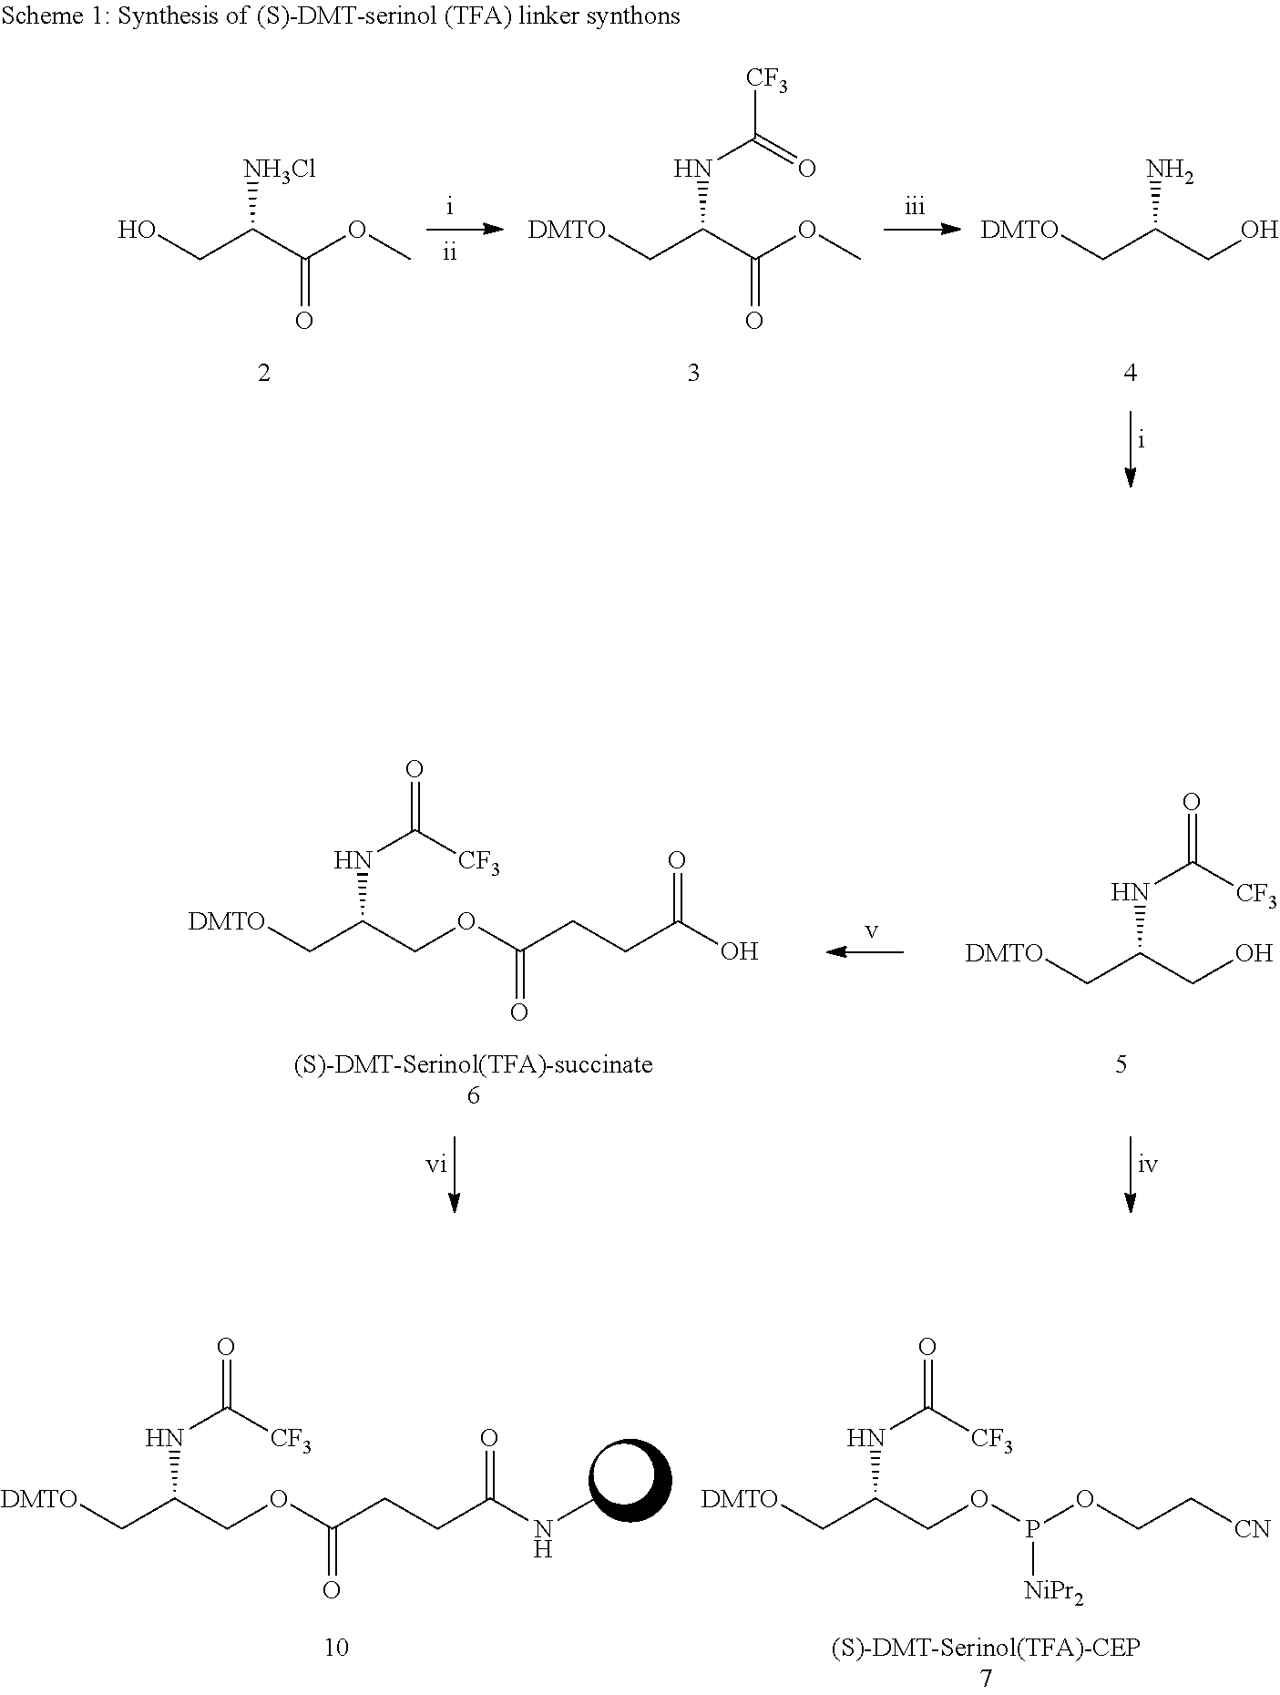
[DMTO]CC(COC(CCC(O)=O)=O)NC(=O)[CF3].[DMTO]CC(CO)NC(=O)[CF3].[DMTO]CC(COP(OCC[CN])[NiPr2])NC(=O)[CF3].[DMTO]CC(COC(CCC(NC)=O)=O)NC(=O)[CF3].[DMTO]CC(CO)N.[DMTO]CC(C(OC)=O)NC([CF3])=O.OCC(C(OC)=O)[NH3Cl]
